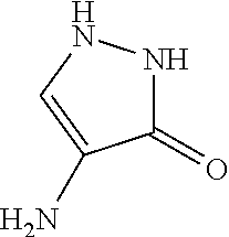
N1C(=O)C(N)=CN1
